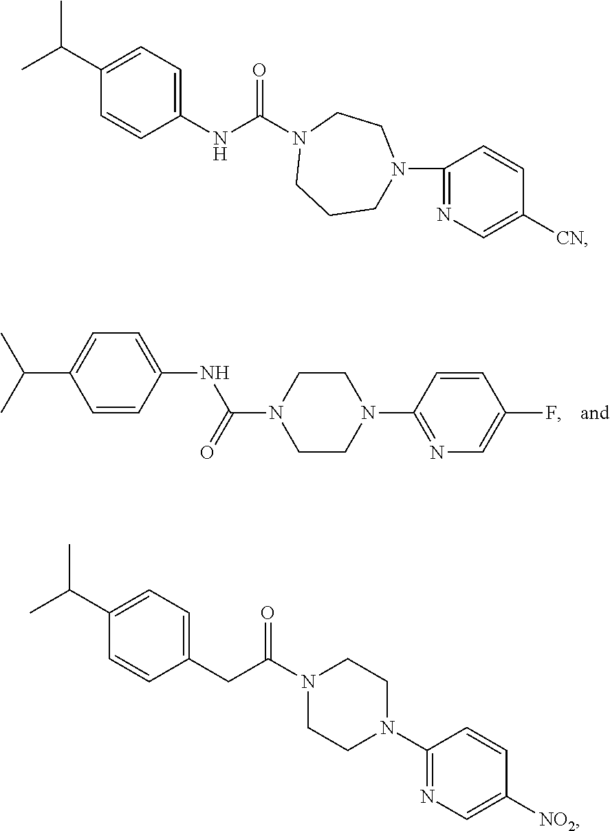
C1=CC(NC(N2CCN(C3=NC=C(F)C=C3)CC2)=O)=CC=C1C(C)C.C1(NC(N2CCCN(C3=NC=C([CN])C=C3)CC2)=O)=CC=C(C(C)C)C=C1.C1(CC(N2CCN(C3=NC=C([NO2])C=C3)CC2)=O)=CC=C(C(C)C)C=C1
